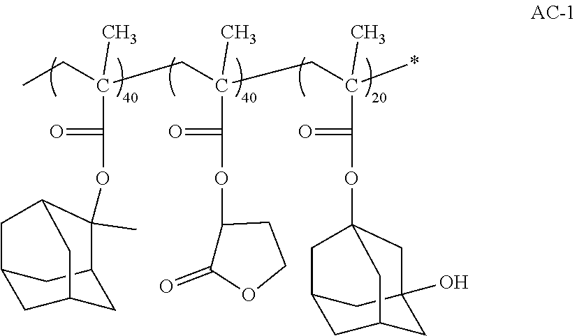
CCC(CC(CC(*)(C)C(=O)OC12CC3CC(CC(O)(C3)C1)C2)(C)C(=O)OC1C(=O)OCC1)(C)C(=O)OC1(C)C2CC3CC(C2)CC1C3
